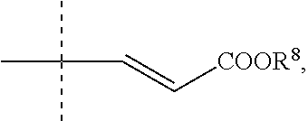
C(C=C[COOR8])(C)(C)C
